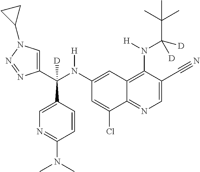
C1(N(C(C2=CN(C3CC3)N=N2)(C2=CN=C(N(C)C)C=C2)[D])[H])=CC2=C(N(C(C(C)(C)C)([D])[D])[H])C(C#N)=CN=C2C(Cl)=C1
